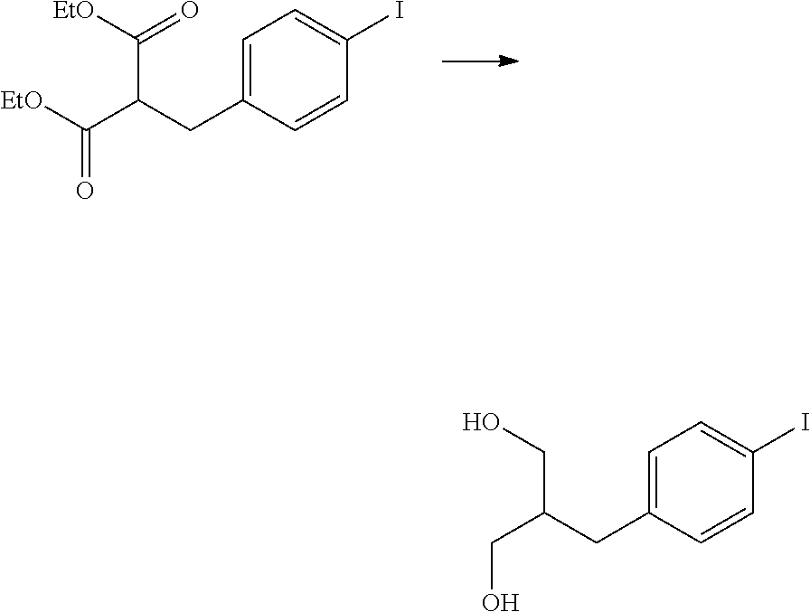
C1=C(CC(C([EtO])=O)C([EtO])=O)C=CC(I)=C1.C1=C(CC(CO)CO)C=CC(I)=C1
